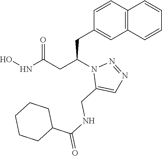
C1(CC(CC(NO)=O)N2C(CNC(=O)C3CCCCC3)=CN=N2)=CC2=C(C=C1)C=CC=C2
